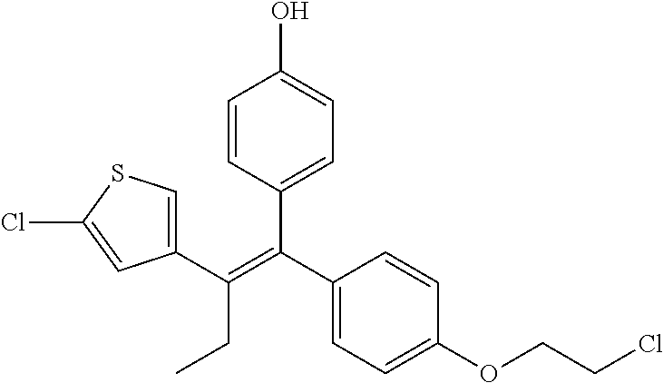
C1=CC(C(C2=CC=C(OCCCl)C=C2)=C(C2=CSC(Cl)=C2)CC)=CC=C1O
